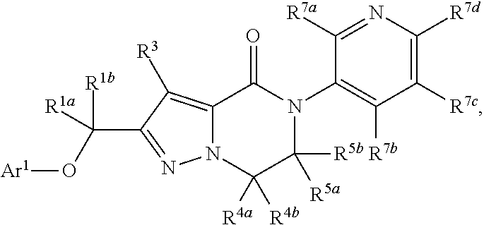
C12=C([R3])C(C([R1b])([R1a])O[Ar1])=NN1C([R4a])([R4b])C([R5b])([R5a])N(C1=C([R7b])C([R7c])=C([R7d])N=C1[R7a])C2=O
